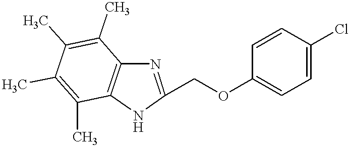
N1C(COC2=CC=C(Cl)C=C2)=NC2=C1C(C)=C(C)C(C)=C2C
